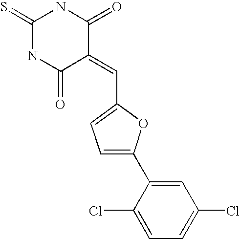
S=C1NC(=O)C(=CC2=CC=C(C3=CC(Cl)=CC=C3Cl)O2)C(=O)N1
